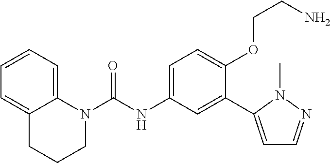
C12=CC=CC=C1N(C(=O)NC1=CC=C(OCCN)C(C3=CC=NN3C)=C1)CCC2
